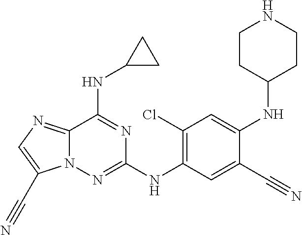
C12=NC=C(C#N)N1N=C(NC1=C(Cl)C=C(NC3CCNCC3)C(C#N)=C1)N=C2NC1CC1
